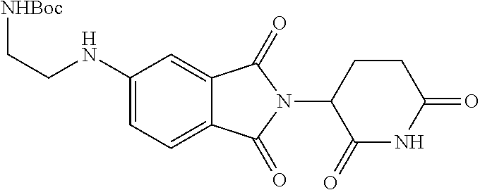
C1(NCC[NHBoc])=CC=C2C(=C1)C(=O)N(C1C(=O)NC(=O)CC1)C2=O
